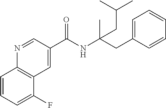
C12=C(C=C(C(NC(CC3=CC=CC=C3)(C)CC(C)C)=O)C=N1)C(F)=CC=C2
